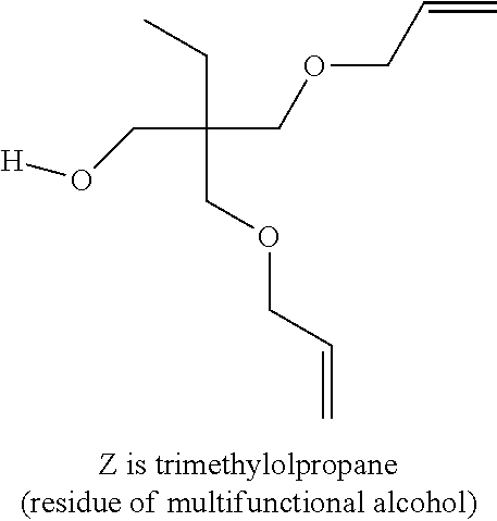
C(C(CC)(COCC=C)COCC=C)O[H]
